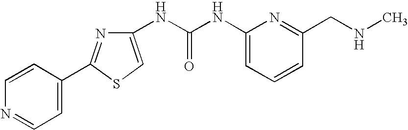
N(C(NC1=CC=CC(CNC)=N1)=O)C1=CSC(C2=CC=NC=C2)=N1
